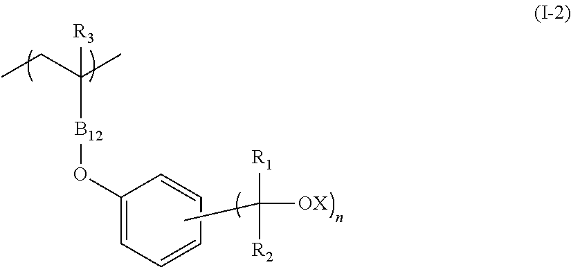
CC([R1])([R2])[OX].C(CC)(C)([B12]OC1=CC=CC=C1)[R3]
